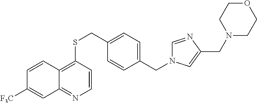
C1=CC(SCC2=CC=C(CN3C=NC(CN4CCOCC4)=C3)C=C2)=C2C(=N1)C=C([F3C])C=C2
